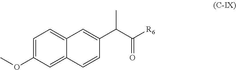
C1=C(OC)C=C2C(=C1)C=C(C(C([R6])=O)C)C=C2
